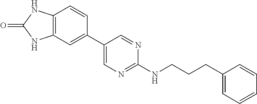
C12=C(C=CC(C3=CN=C(NCCCC4=CC=CC=C4)N=C3)=C1)NC(=O)N2
